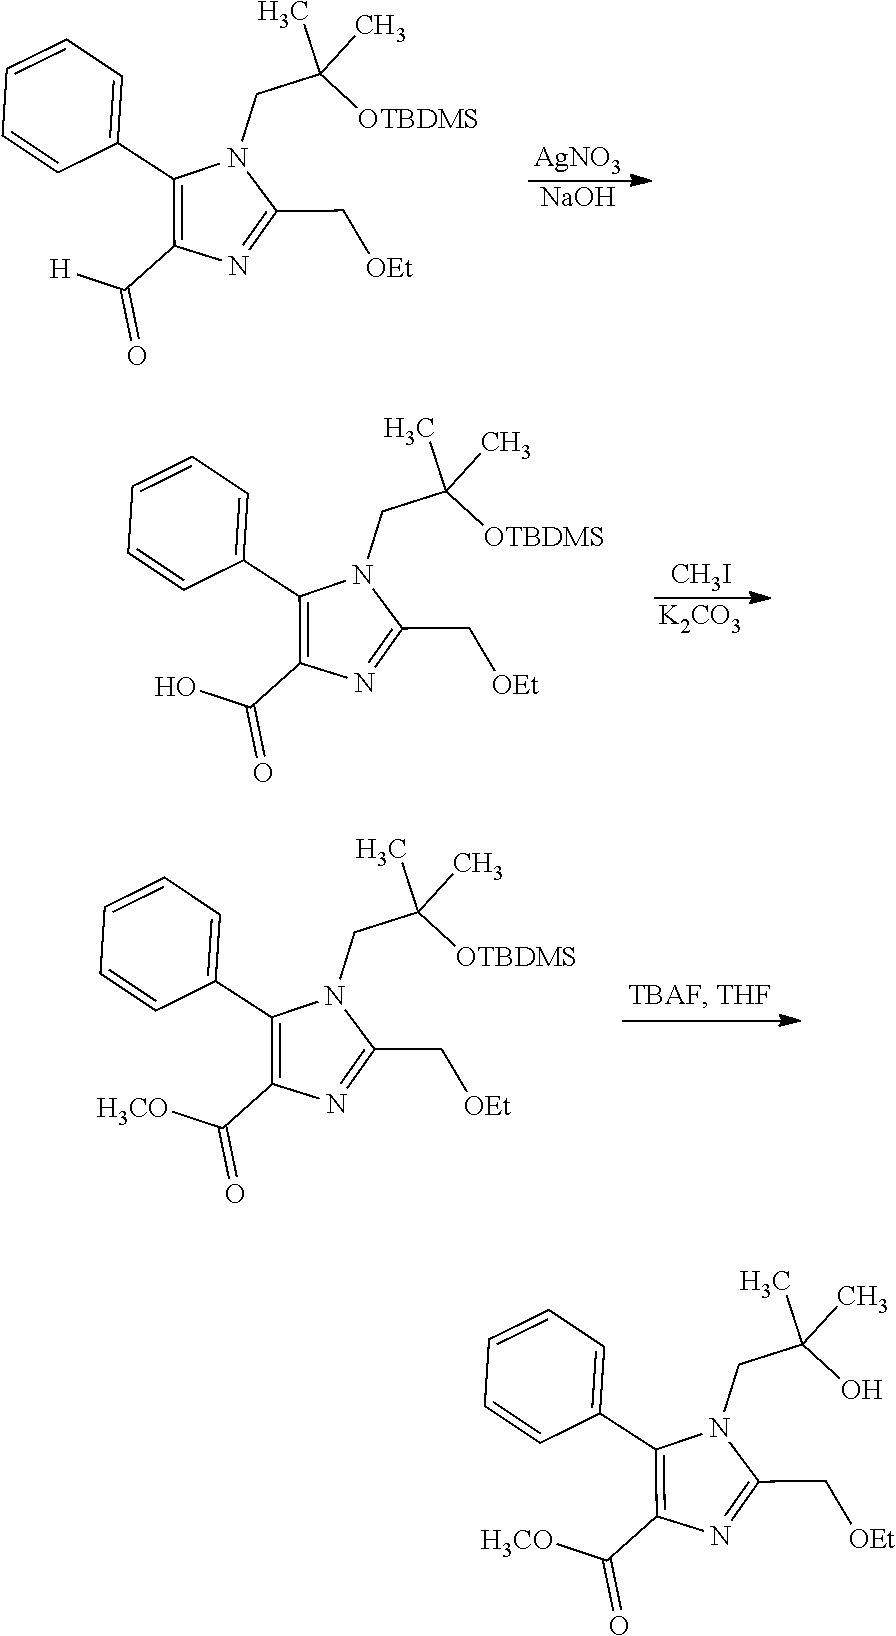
C1(C2=CC=CC=C2)=C(C([H])=O)N=C(C[OEt])N1CC(C)(C)[OTBDMS].[AgNO3].[NaOH].C1(C2=CC=CC=C2)=C(C(O)=O)N=C(C[OEt])N1CC(C)(C)[OTBDMS].[CH3I].[K2CO3].C1(C2=CC=CC=C2)=C(C([H3CO])=O)N=C(C[OEt])N1CC(C)(C)[OTBDMS].C1(C2=CC=CC=C2)=C(C([H3CO])=O)N=C(C[OEt])N1CC(C)(C)O
